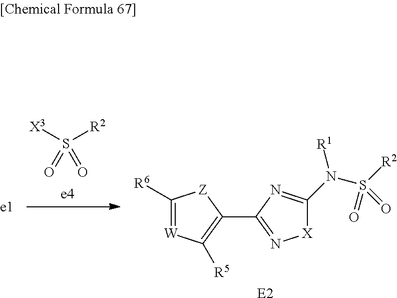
[X3]S([R2])(=O)=O.C1([R6])=[W]C([R5])=C(C2=N[X]C(N([R1])S([R2])(=O)=O)=N2)[Z]1.[E2]
